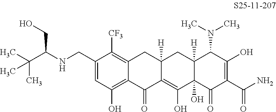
C1(CNC(C(C)(C)C)CO)=CC(O)=C2C(=C1[CF3])CC1([H])C(=C(O)C3(O)C([H])(C1)C(N(C)C)C(O)=C(C(N)=O)C3=O)C2=O
